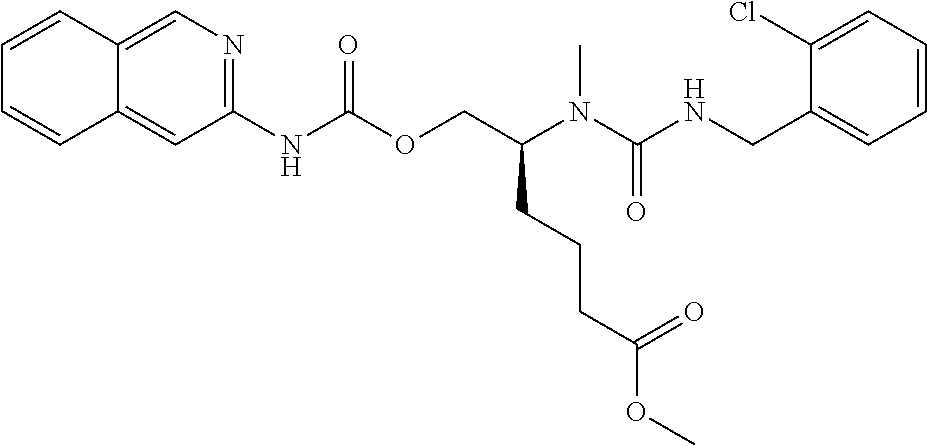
C1=C(Cl)C(CNC(N(C(COC(NC2=NC=C3C(=C2)C=CC=C3)=O)CCCC(OC)=O)C)=O)=CC=C1
